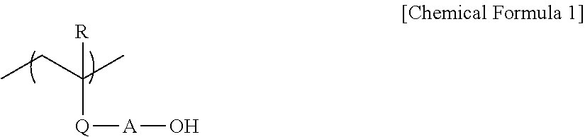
CCC(C)([Q][A]O)[R]
